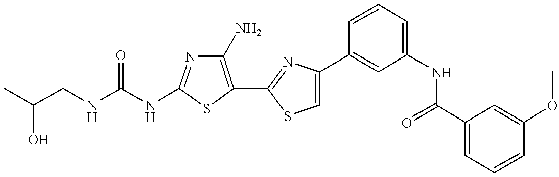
C(C(C)O)NC(NC1=NC(N)=C(C2=NC(C3=CC(NC(C4=CC=CC(OC)=C4)=O)=CC=C3)=CS2)S1)=O
